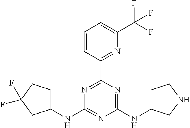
C1(NC2CCC(F)(F)C2)=NC(NC2CCNC2)=NC(C2=NC(C(F)(F)F)=CC=C2)=N1
